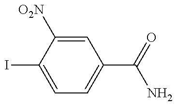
C1=C(I)C([O2N])=CC(C(=O)N)=C1
